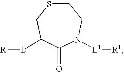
C1(=O)N([L1][R1])CCSCC1[L][R]
